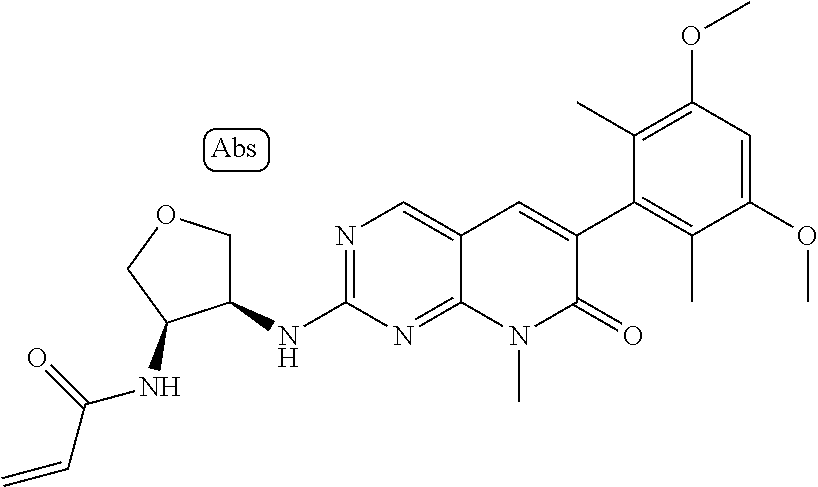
N1=C(NC2COCC2NC(C=C)=O)N=C2C(=C1)C=C(C1=C(C)C(OC)=CC(OC)=C1C)C(=O)N2C
